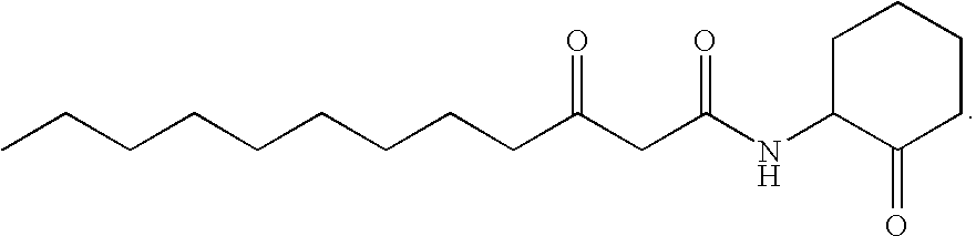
CCCCCCCCCC(CC(NC1C(=O)CCCC1)=O)=O
